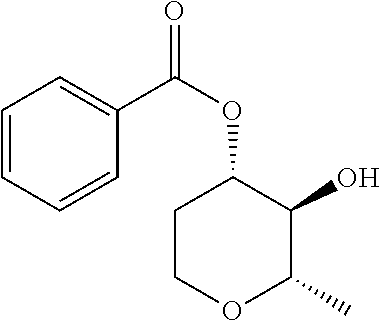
C1COC(C)C(O)C1OC(=O)C1=CC=CC=C1
